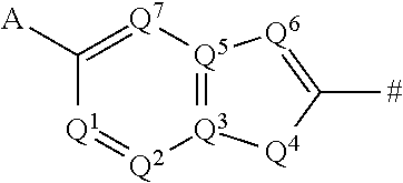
[Q5]12=[Q3]([Q4]C([#])=[Q6]1)[Q2]=[Q1]C([A])=[Q7]2
